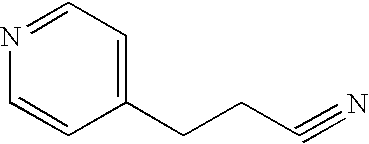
N1=CC=C(CCC#N)C=C1
